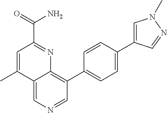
C1(C)=CC(C(=O)N)=NC2=C(C3=CC=C(C4=CN(C)N=C4)C=C3)C=NC=C12
